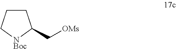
C1CC[NBoc]C1C[OMs]
